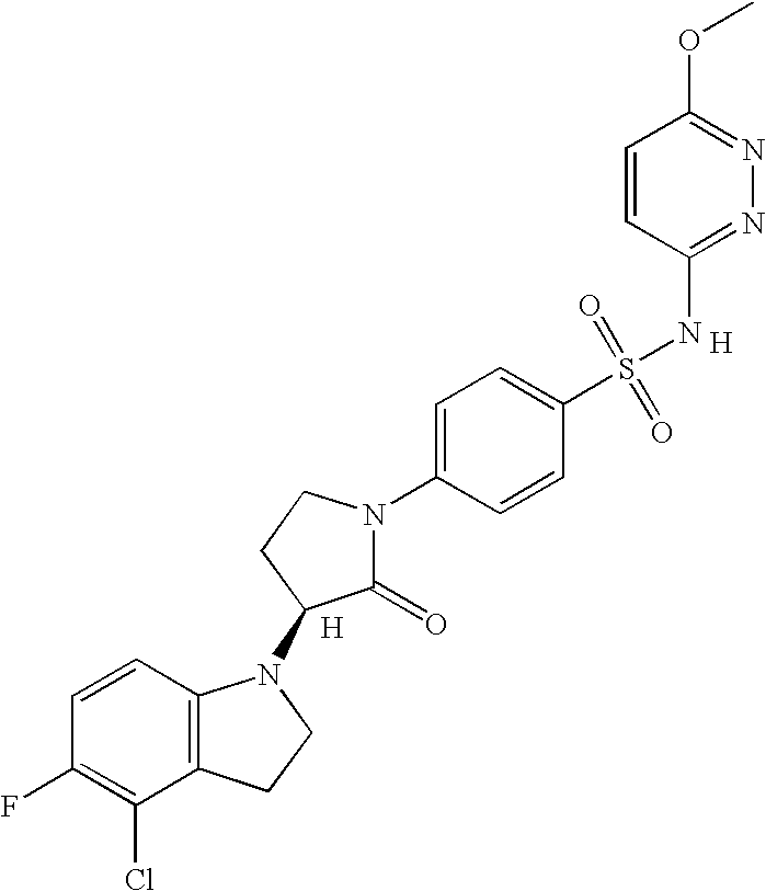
[H].C1=CC2=C(C(Cl)=C1F)CCN2C1C(=O)N(C2=CC=C(S(=O)(=O)NC3=NN=C(OC)C=C3)C=C2)CC1.[H]
